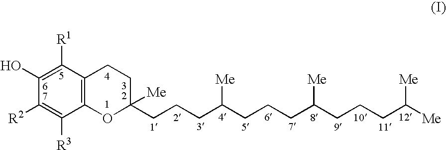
C1([R1])=C(O)C([R2])=C([R3])C2=C1CCC(CCCC(CCCC(CCCC([Me])[Me])[Me])[Me])([Me])O2
